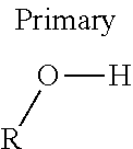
O([H])[R]
